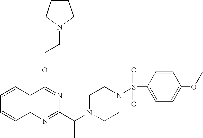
C1=CC2=C(C=C1)N=C(C(N1CCN(S(C3=CC=C(OC)C=C3)(=O)=O)CC1)C)N=C2OCCN1CCCC1
